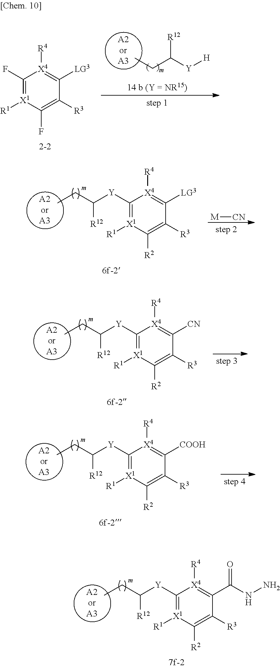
[M][CN].[X1]1([R1])=C([Y]C(CC)[R12])[X4]([R4])=C([LG3])C([R3])=C1[R2].[A2orA3].[X1]1([R1])=C([Y]C(CC)[R12])[X4]([R4])=C(C(NN)=O)C([R3])=C1[R2].[A2orA3].[X1]1([R1])=C(F)[X4]([R4])=C([LG3])C([R3])=C1F.[H][Y]C(CC)[R12].[A2orA3].[A2orA3].[X1]1([R1])=C([Y]C(CC)[R12])[X4]([R4])=C([CN])C([R3])=C1[R2].[A2orA3].[X1]1([R1])=C([Y]C(CC)[R12])[X4]([R4])=C([COOH])C([R3])=C1[R2]
